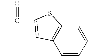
CC(=O)C1=CC2=C(C=CC=C2)S1
